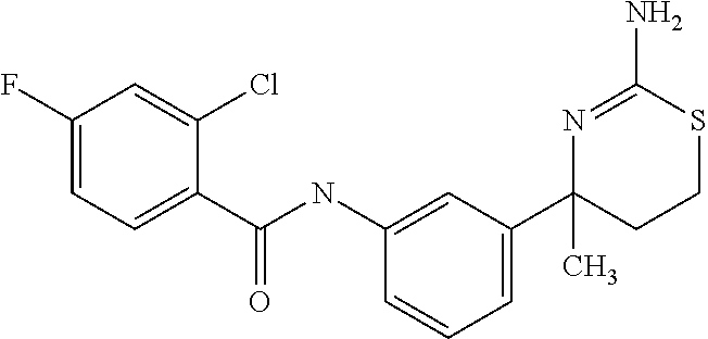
C1(F)=CC=C(C(NC2=CC(C3(C)CCSC(N)=N3)=CC=C2)=O)C(Cl)=C1
